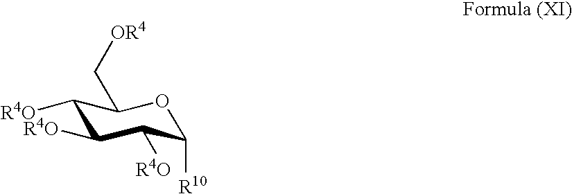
C1([R4O])C([R4O])C([R4O])C([R10])OC1C[OR4]
